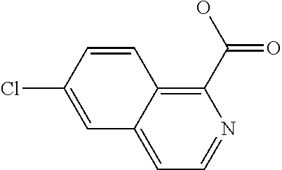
C1(C(O)=O)=C2C(=CC=N1)C=C(Cl)C=C2
